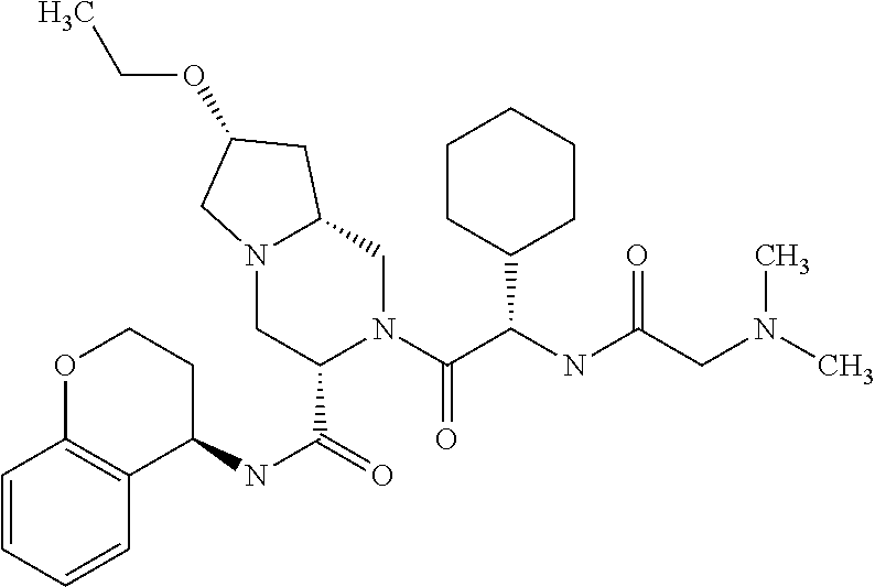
O1C2=C(C(NC(=O)C3N(C(=O)C(NC(=O)CN(C)C)C4CCCCC4)CC4N(C3)CC(OCC)C4)CC1)C=CC=C2
